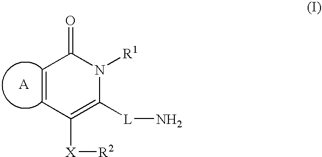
C1=CC([X][R2])=C([L]N)N([R1])C1=O
